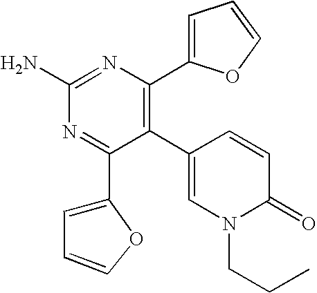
C1(N)=NC(C2=CC=CO2)=C(C2=CN(CCC)C(=O)C=C2)C(C2=CC=CO2)=N1
